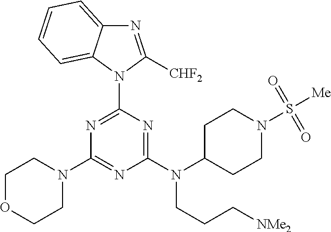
N1=C(N2C([CHF2])=NC3=CC=CC=C23)N=C(N(C2CCN(S([Me])(=O)=O)CC2)CCC[NMe2])N=C1N1CCOCC1
